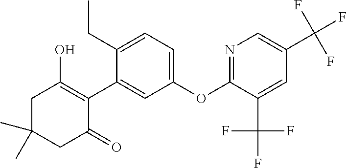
C1C(C)(C)CC(=O)C(C2=CC(OC3=NC=C(C(F)(F)F)C=C3C(F)(F)F)=CC=C2CC)=C1O
